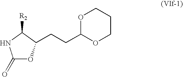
C1(=O)OC(CCC2OCCCO2)C([R2])N1
